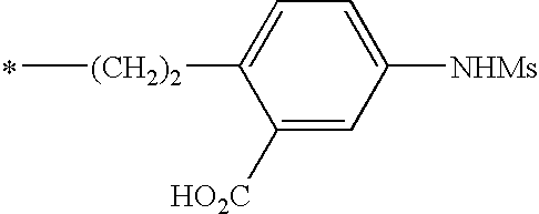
C[(CH2)2]C1=CC=C([NHMs])C=C1[HO2C]
